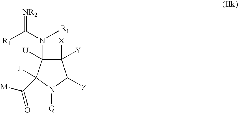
C1([X])([Y])C(N(C(=[NR2])[R4])[R1])([U])C([J])(C([M])=O)N([Q])C1[Z]
